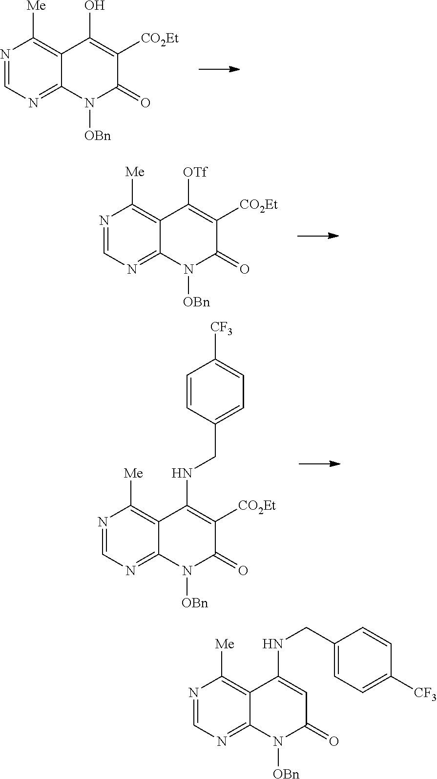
N1=CN=C2C(=C1[Me])C(O)=C([CO2Et])C(=O)N2[OBn].N1=CN=C2C(=C1[Me])C([OTf])=C([CO2Et])C(=O)N2[OBn].N1=CN=C2C(=C1[Me])C(NCC1=CC=C([CF3])C=C1)=C([CO2Et])C(=O)N2[OBn].N1=CN=C2C(=C1[Me])C(NCC1=CC=C([CF3])C=C1)=CC(=O)N2[OBn]
